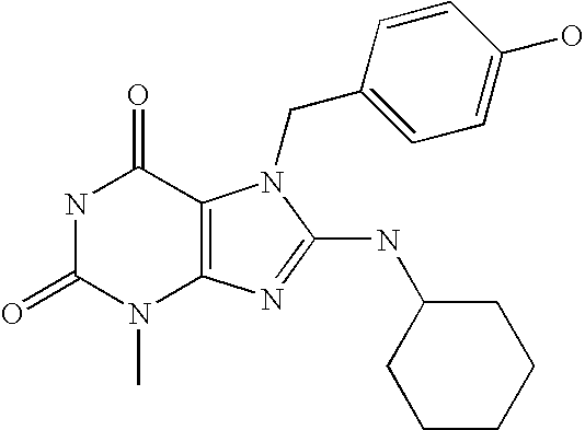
N1C(=O)N(C)C2=C(C1=O)N(CC1=CC=C(O)C=C1)C(NC1CCCCC1)=N2
